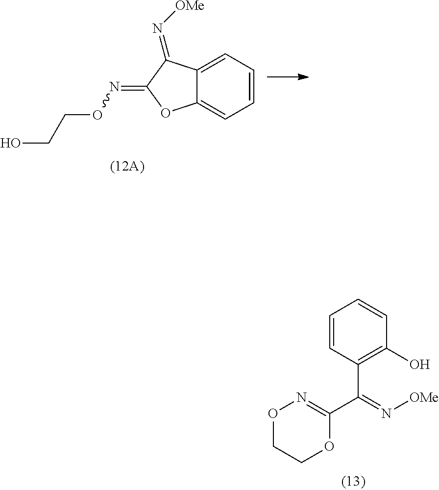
C12=CC=CC=C1OC(=NOCCO)C2=N[OMe].C1=CC(C(C2=NOCCO2)=N[OMe])=C(O)C=C1
